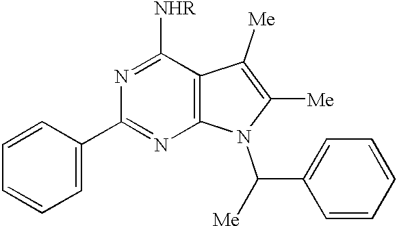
C1=C(C2=NC3=C(C([NHR])=N2)C([Me])=C([Me])N3C(C2=CC=CC=C2)[Me])C=CC=C1
